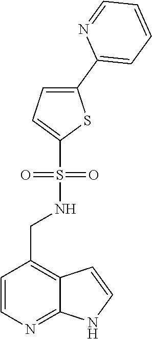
C1=CN=C2C(=C1CNS(=O)(=O)C1=CC=C(C3=CC=CC=N3)S1)C=CN2
